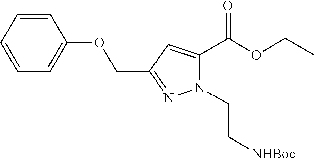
C1=CC=CC=C1OCC1=NN(CC[NHBoc])C(C(=O)OCC)=C1
